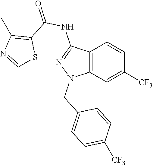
C12=C(C=C([CF3])C=C1)N(CC1=CC=C([CF3])C=C1)N=C2NC(=O)C1=C(C)N=CS1
